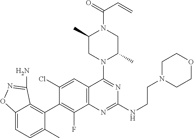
C12=C(C=C(Cl)C(C3=C4C(=CC=C3C)ON=C4N)=C1F)C(N1C(C)CN(C(C=C)=O)C(C)C1)=NC(NCCN1CCOCC1)=N2
